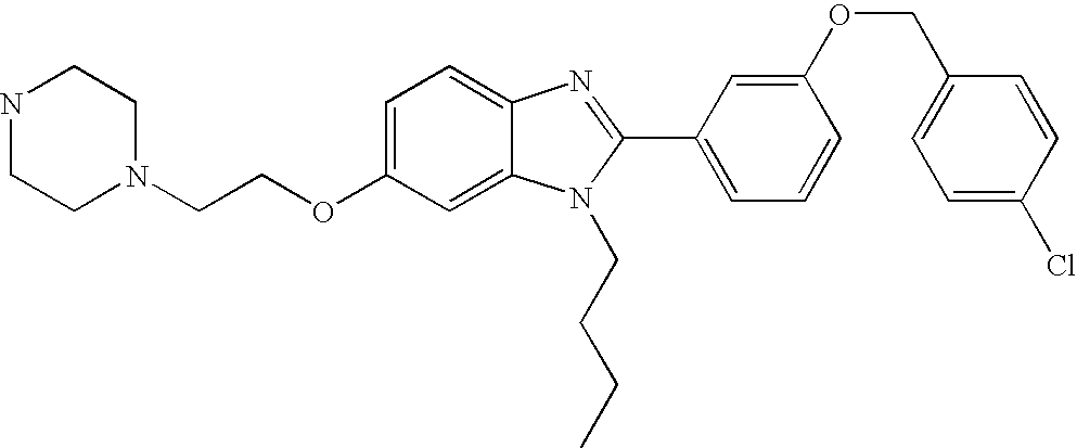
C1=C(OCCN2CCNCC2)C=C2C(=C1)N=C(C1=CC=CC(OCC3=CC=C(Cl)C=C3)=C1)N2CCCC
